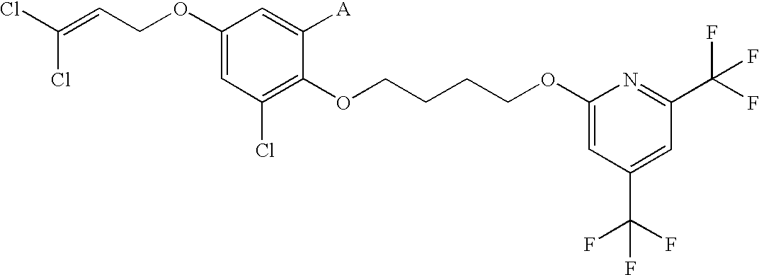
C1(OCC=C(Cl)Cl)=CC(Cl)=C(OCCCCOC2=CC(C(F)(F)F)=CC(C(F)(F)F)=N2)C([A])=C1
